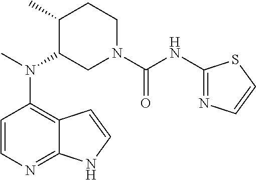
C12=C(N(C)C3CN(C(NC4=NC=CS4)=O)CCC3C)C=CN=C1NC=C2
